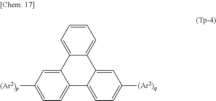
C1=CC=C2C(=C1)C1=CC([(Ar2)q])=CC=C1C1=CC=C([(Ar2)p])C=C21
